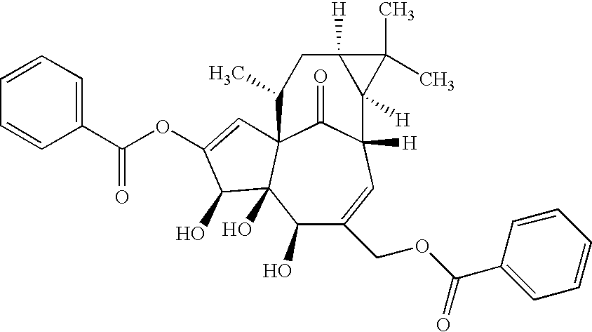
C1=CC(C(=O)OC2=CC34C(=O)C([H])(C=C(COC(C5=CC=CC=C5)=O)C(O)C3(O)C2O)C2([H])C([H])(CC4C)C2(C)C)=CC=C1
